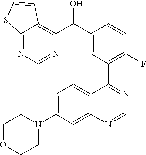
C1=C(N2CCOCC2)C=C2C(=C1)C(C1=C(F)C=CC(C(O)C3=C4C(=NC=N3)SC=C4)=C1)=NC=N2
